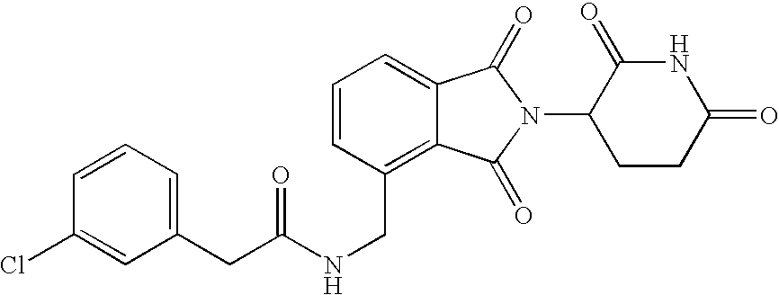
N(CC1=C2C(=CC=C1)C(=O)N(C1CCC(=O)NC1=O)C2=O)C(=O)CC1=CC=CC(Cl)=C1
